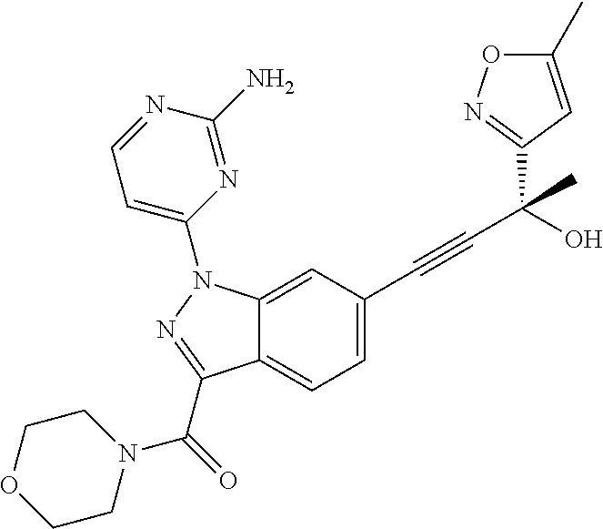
C12=CC(C#CC(O)(C)C3=NOC(C)=C3)=CC=C1C(C(N1CCOCC1)=O)=NN2C1=CC=NC(N)=N1
